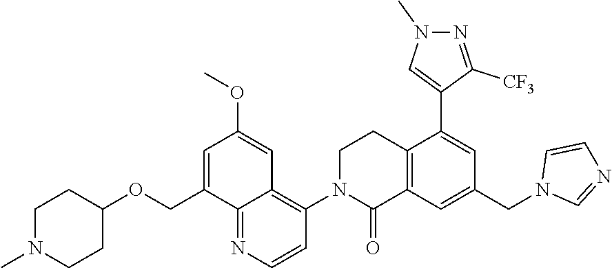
C(OC1CCN(C)CC1)C1=CC(OC)=CC2=C(N3C(=O)C4=C(CC3)C(C3=CN(C)N=C3[CF3])=CC(CN3C=NC=C3)=C4)C=CN=C12
